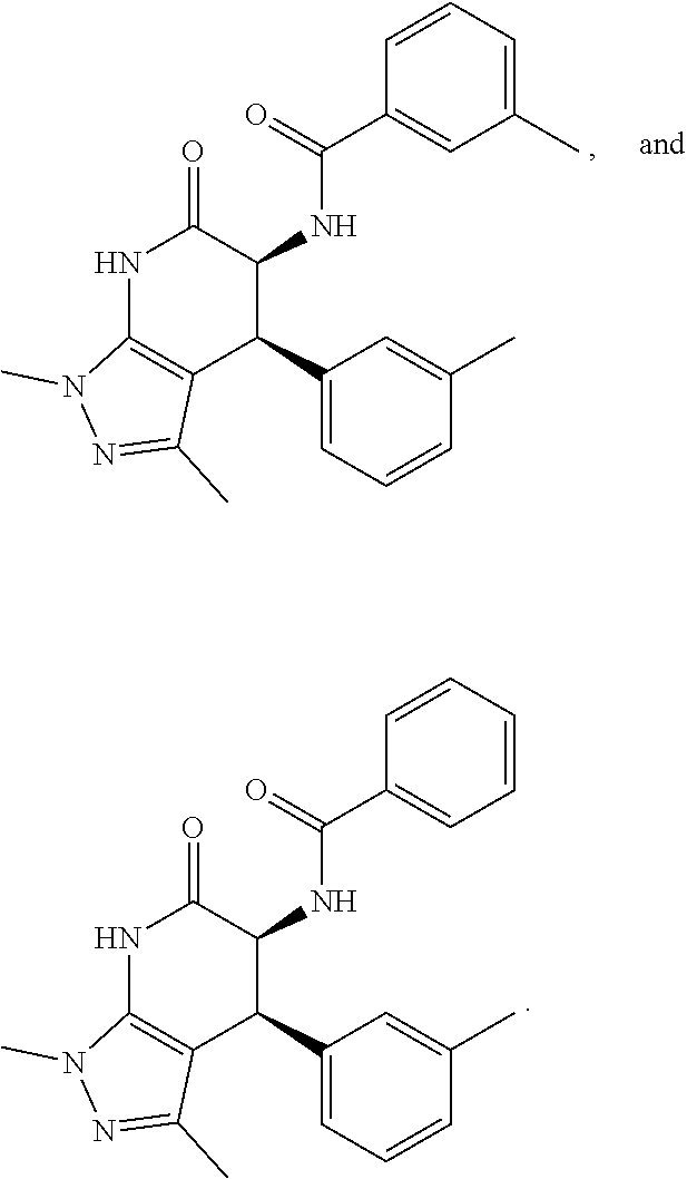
C1(C)=CC=CC(C(=O)NC2C(=O)NC3=C(C2C2=CC=CC(C)=C2)C(C)=NN3C)=C1.C1=CC=CC(C(=O)NC2C(=O)NC3=C(C2C2=CC=CC(C)=C2)C(C)=NN3C)=C1
